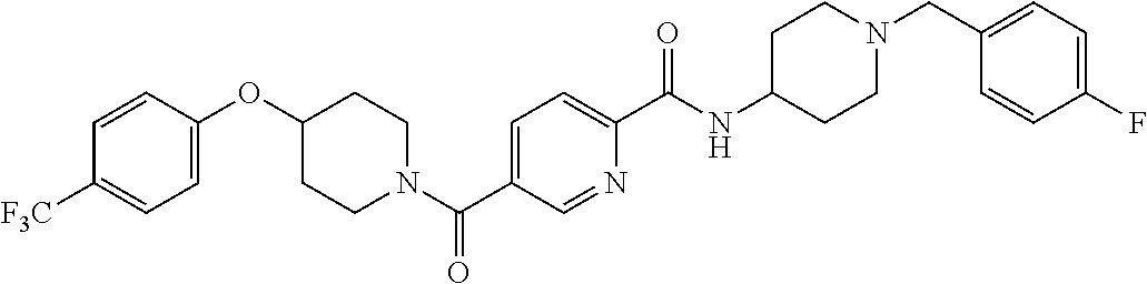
C1CN(C(C2=CC=C(C(NC3CCN(CC4=CC=C(F)C=C4)CC3)=O)N=C2)=O)CCC1OC1=CC=C([F3C])C=C1
